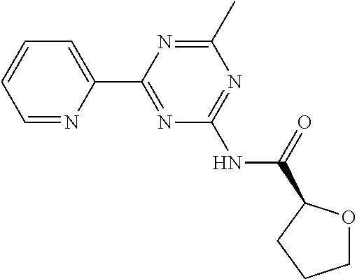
C1=NC(C2=NC(NC(=O)C3OCCC3)=NC(C)=N2)=CC=C1
